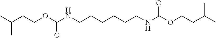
C(CCCNC(OCCC(C)C)=O)CCNC(OCCC(C)C)=O
